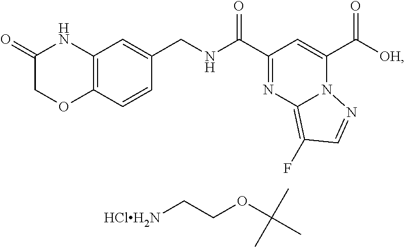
C(C1=NC2=C(F)C=NN2C(C(=O)[OH])=C1)(=O)NCC1=CC2=C(C=C1)OCC(=O)N2.C(C[HClH2N])OC(C)(C)C
